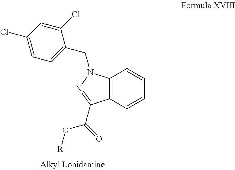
C12=C(N(CC3=CC=C(Cl)C=C3Cl)N=C1C(=O)O[R])C=CC=C2
